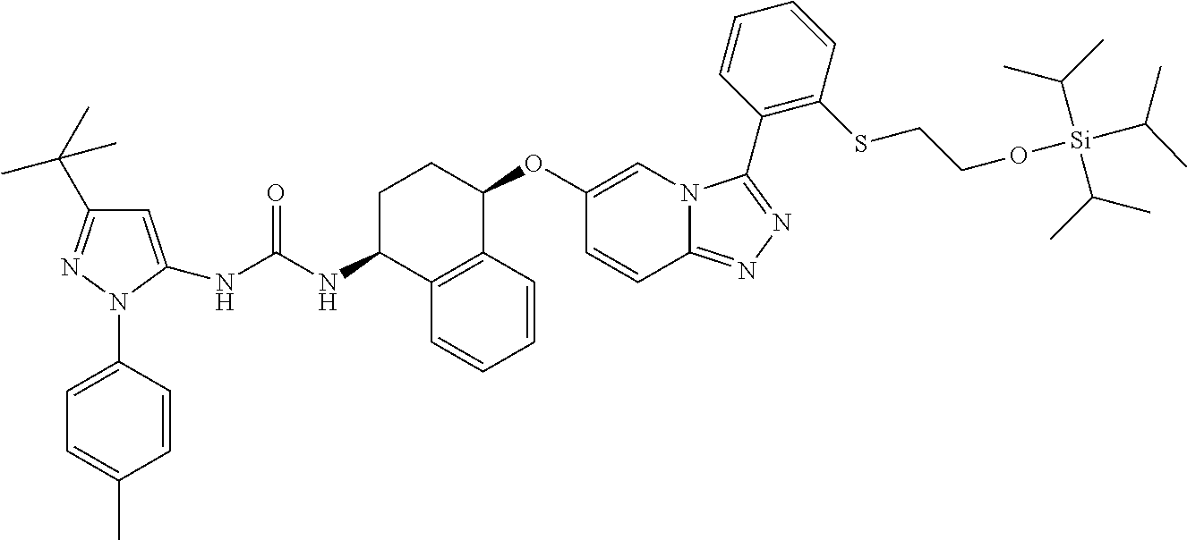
C1=CC2=NN=C(C3=C(SCCO[Si](C(C)C)(C(C)C)C(C)C)C=CC=C3)N2C=C1OC1CCC(NC(NC2=CC(C(C)(C)C)=NN2C2=CC=C(C)C=C2)=O)C2=C1C=CC=C2
